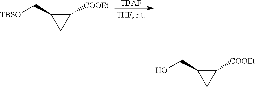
[TBSO]CC1CC1[COOEt].[TBAF].OCC1CC1[COOEt]
